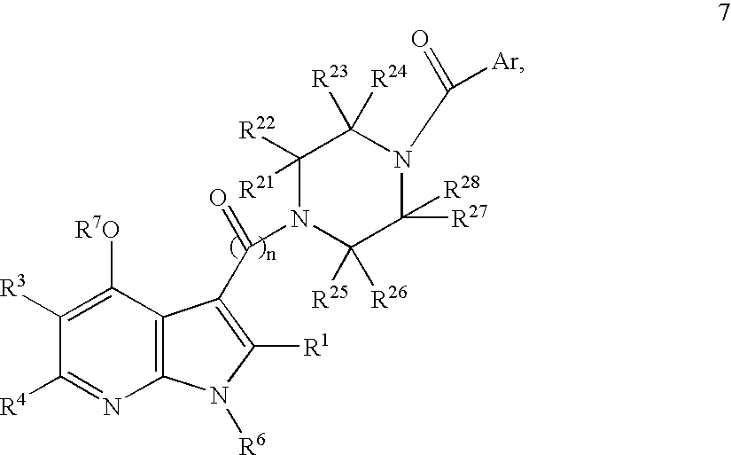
C12=C(C([R7O])=C([R3])C([R4])=N1)C(C(=O)N1C([R21])([R22])C([R23])([R24])N(C(=O)[Ar])C([R27])([R28])C1([R25])[R26])=C([R1])N2[R6]
